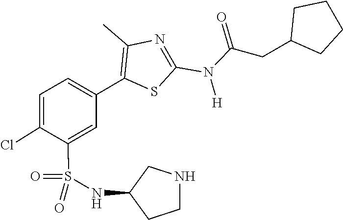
C(N(C1=NC(C)=C(C2=CC=C(Cl)C(S(=O)(NC3CCNC3)=O)=C2)S1)[H])(=O)CC1CCCC1
